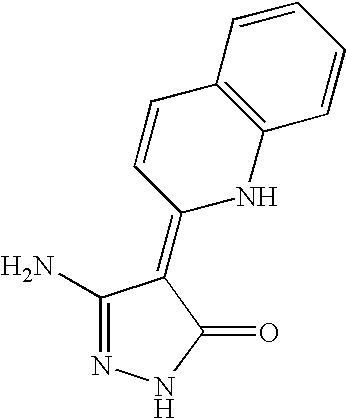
N1=C(N)C(=C2NC3=C(C=C2)C=CC=C3)C(=O)N1
